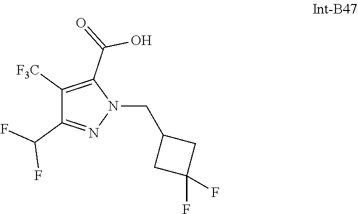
C1([F3C])=C(C(=O)O)N(CC2CC(F)(F)C2)N=C1C(F)F
